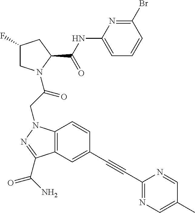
C1(NC(C2CC(F)CN2C(CN2C3=C(C(C(N)=O)=N2)C=C(C#CC2=NC=C(C)C=N2)C=C3)=O)=O)=CC=CC(Br)=N1
